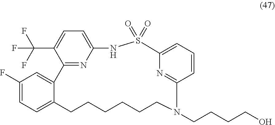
C12=NC(=CC=C1C(F)(F)F)NS(=O)(=O)C1=CC=CC(=N1)N(CCCCO)CCCCCCC1=CC=C(F)C=C21
